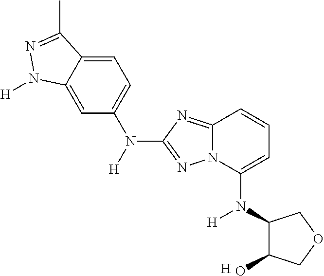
[H]N(C1=CC=C2C(=C1)N([H])N=C2C)C1=NN2C(=N1)C=CC=C2N(C1C(O)COC1)[H].[H]
